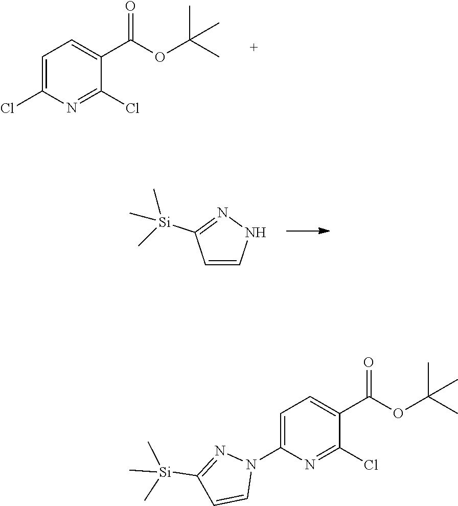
C1=CNN=C1[Si](C)(C)C.C1=C(Cl)N=C(Cl)C(C(OC(C)(C)C)=O)=C1.C1=C(N2C=CC([Si](C)(C)C)=N2)N=C(Cl)C(C(OC(C)(C)C)=O)=C1
